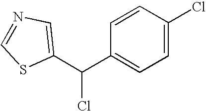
C1=NC=C(C(C2=CC=C(Cl)C=C2)Cl)S1
